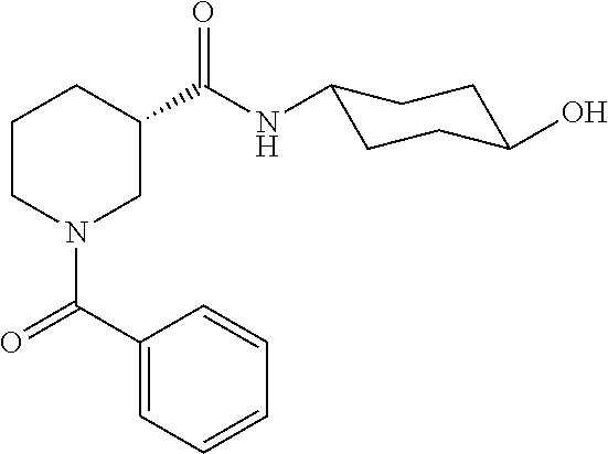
C1(C(N2CC(C(NC3CCC(O)CC3)=O)CCC2)=O)=CC=CC=C1
